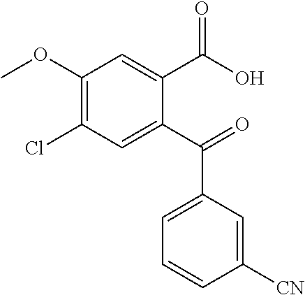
C1=C(C(C2=CC(Cl)=C(OC)C=C2C(O)=O)=O)C=C([CN])C=C1
